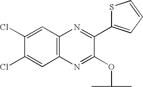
C1=C(Cl)C(Cl)=CC2=C1N=C(C1=CC=CS1)C(OC(C)C)=N2
